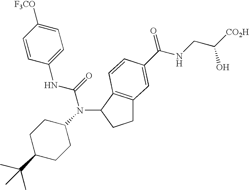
C1C2=C(C(N(C3CCC(C(C)(C)C)CC3)C(=O)NC3=CC=C([F3CO])C=C3)C1)C=CC(C(NCC([CO2H])O)=O)=C2
